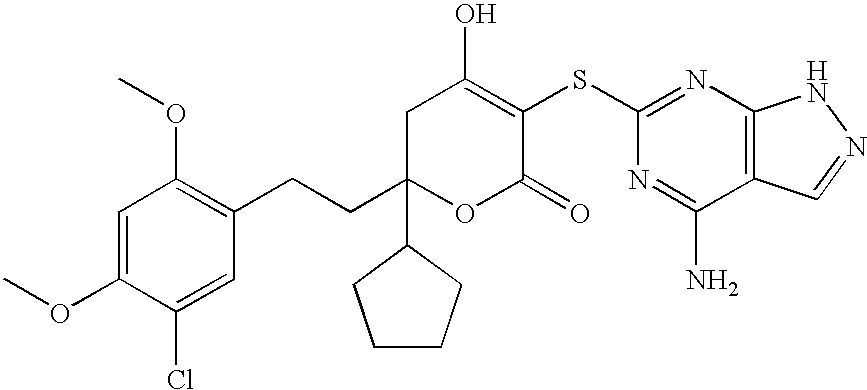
C1(OC)=CC(OC)=C(CCC2(C3CCCC3)OC(=O)C(SC3=NC4=C(C(N)=N3)C=NN4)=C(O)C2)C=C1Cl
